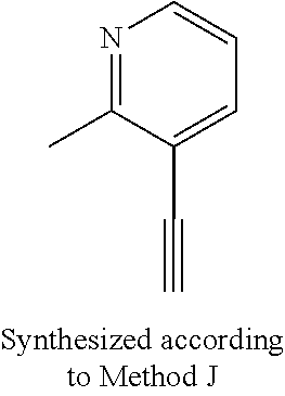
C#CC1=CC=CN=C1C
